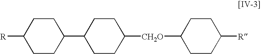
C1CC(C2CCC([R])CC2)CCC1[CH2O]C1CCC([R])CC1
